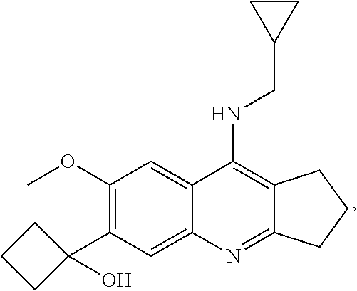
C12=C(NCC3CC3)C3=CC(OC)=C(C4(O)CCC4)C=C3N=C1CCC2
